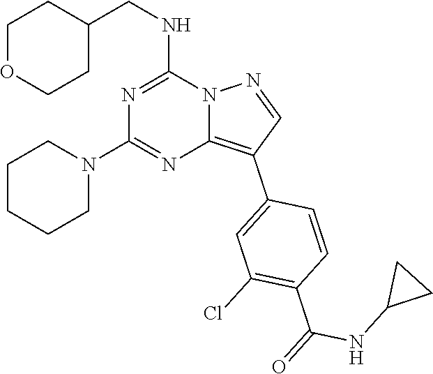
C1OCCC(CNC2=NC(N3CCCCC3)=NC3=C(C4=CC(Cl)=C(C(=O)NC5CC5)C=C4)C=NN23)C1
